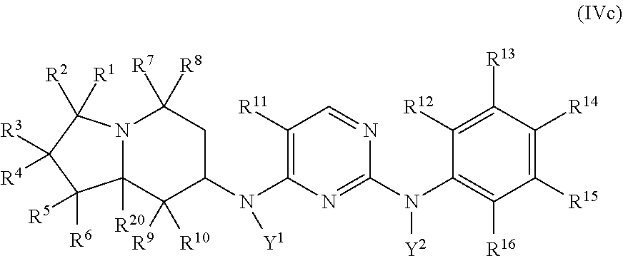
N12C([R20])(C([R9])([R10])C(N(C3=C([R11])C=NC(N(C4=C([R16])C([R15])=C([R14])C([R13])=C4[R12])[Y2])=N3)[Y1])CC1([R7])[R8])C([R6])([R5])C([R4])([R3])C2([R2])[R1]
